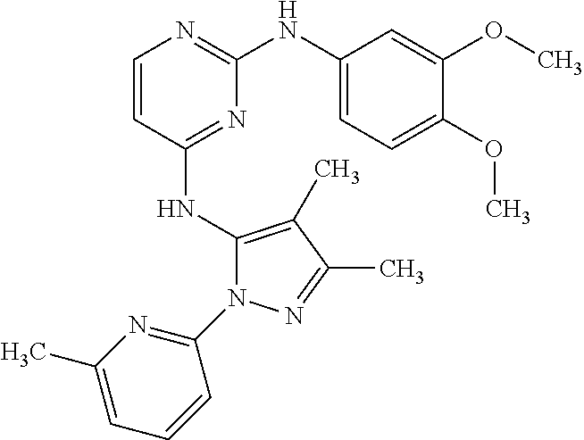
N(C1=NC(NC2=CC=C(OC)C(OC)=C2)=NC=C1)C1=C(C)C(C)=NN1C1=NC(C)=CC=C1
